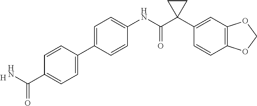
C1(C2=CC=C(C(N)=O)C=C2)=CC=C(NC(C2(C3=CC4=C(C=C3)OCO4)CC2)=O)C=C1.[H]
